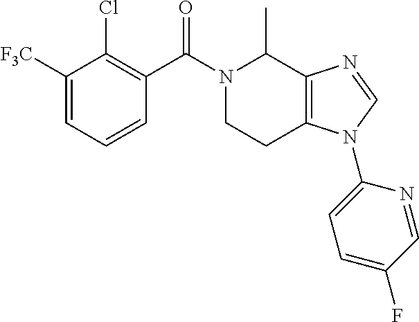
C1([F3C])=CC=CC(C(N2CCC3=C(C2C)N=CN3C2=CC=C(F)C=N2)=O)=C1Cl
